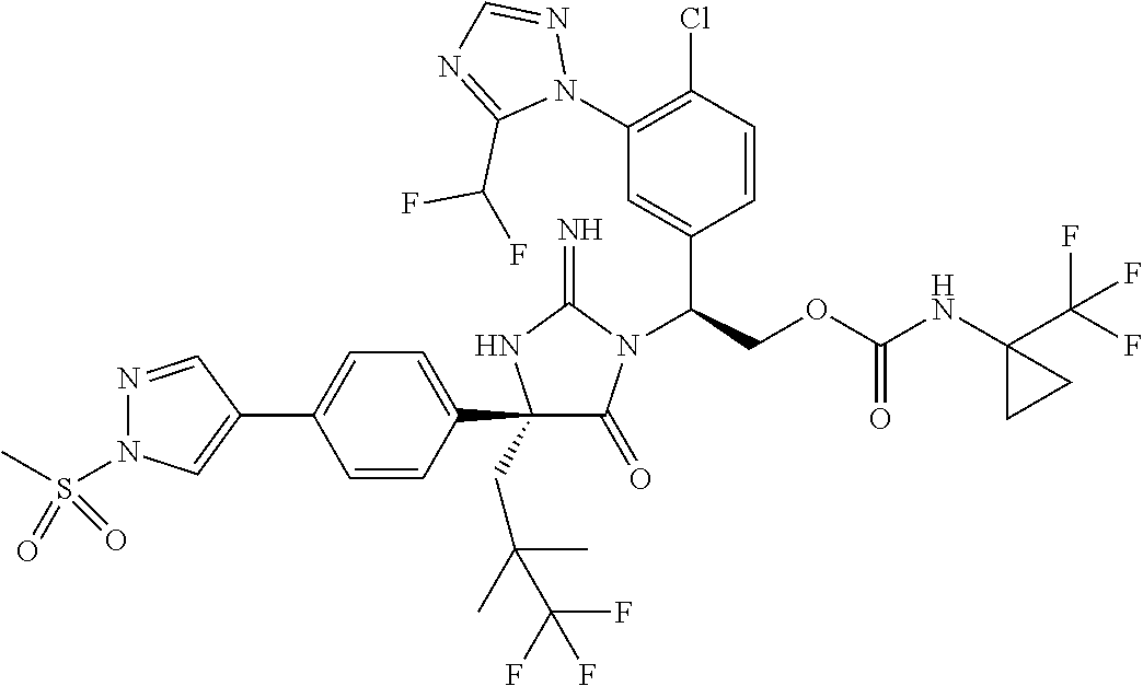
C1(C2=CC=C(C3=CN(S(C)(=O)=O)N=C3)C=C2)(CC(C)(C)C(F)(F)F)C(=O)N(C(COC(NC2(C(F)(F)F)CC2)=O)C2=CC(N3N=CN=C3C(F)F)=C(Cl)C=C2)C(=N)N1
